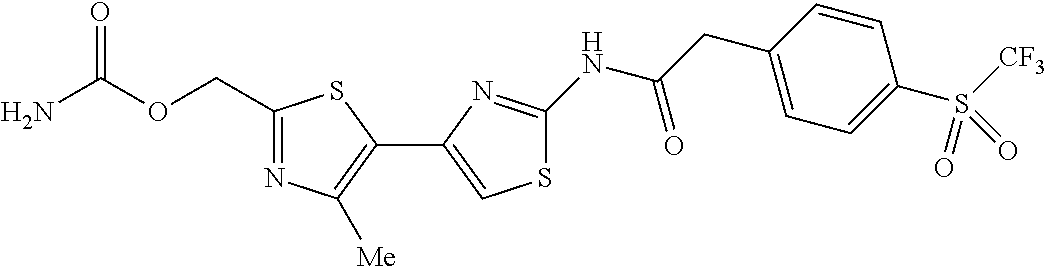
C1(COC(N)=O)=NC([Me])=C(C2=CSC(NC(CC3=CC=C(S([CF3])(=O)=O)C=C3)=O)=N2)S1
